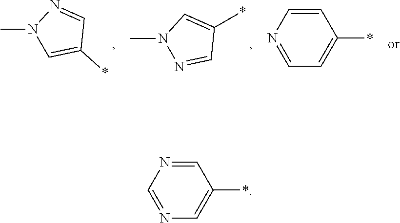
N1(C)N=CC(*)=C1.N1(C)C=C(*)C=N1.C1=CN=CC=C1*.C1=NC=NC=C1*
